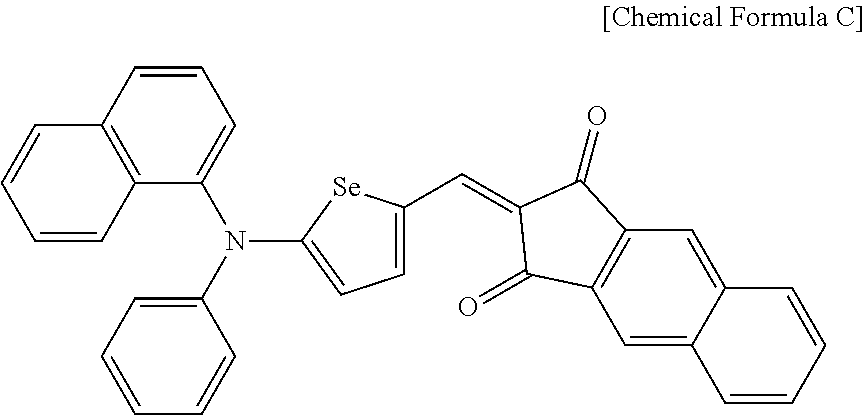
C1=C(C=C2C(=O)C3=C(C2=O)C=C2C(=C3)C=CC=C2)[Se]C(N(C2=CC=CC=C2)C2=CC=CC3=C2C=CC=C3)=C1
